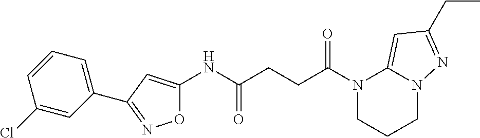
N(C(CCC(N1CCCN2C1=CC(CC)=N2)=O)=O)C1=CC(C2=CC=CC(Cl)=C2)=NO1
